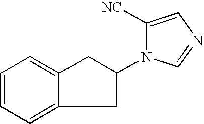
C1=CC=C2C(=C1)CC(N1C([NC])=CN=C1)C2
